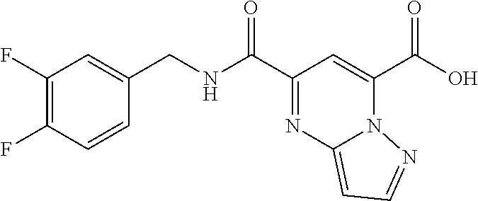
OC(C1=CC(C(NCC2=CC(F)=C(F)C=C2)=O)=NC2=CC=NN12)=O
